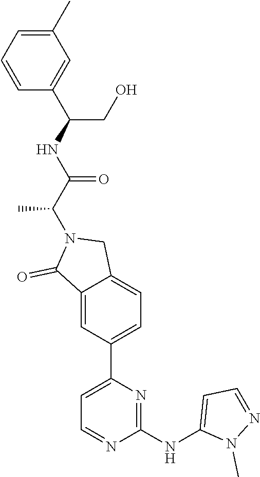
C1(NC2=CC=NN2C)=NC(C2=CC=C3C(=C2)C(=O)N(C(C(=O)NC(CO)C2=CC(C)=CC=C2)C)C3)=CC=N1
